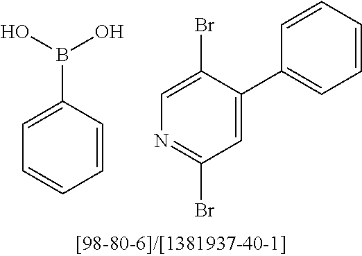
C1=CC(B(O)O)=CC=C1.C1=C(C2=CC=CC=C2)C(Br)=CN=C1Br
